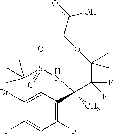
C1(Br)=CC(C(C(F)(C(C)(C)OCC(O)=O)F)(NS(C(C)(C)C)(=O)=O)C)=C(F)C=C1F
